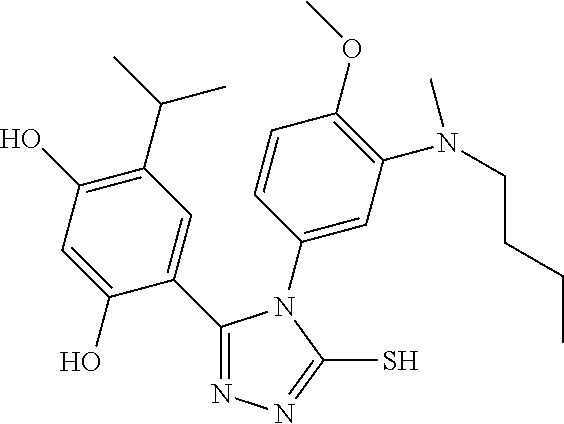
C1(C(C)C)=C(O)C=C(O)C(C2=NN=C(S)N2C2=CC(N(C)CCCC)=C(OC)C=C2)=C1
